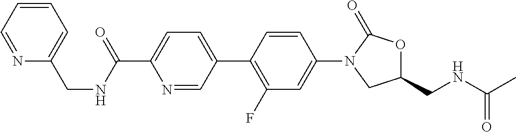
C1(CNC(C2=CC=C(C3=C(F)C=C(N4CC(CNC(C)=O)OC4=O)C=C3)C=N2)=O)=CC=CC=N1
